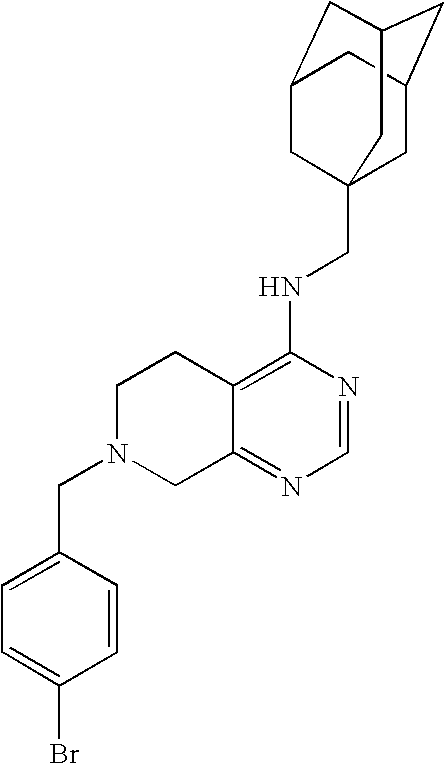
C12=C(NCC34CC5CC(CC(C3)C5)C4)N=CN=C1CN(CC1=CC=C(Br)C=C1)CC2
